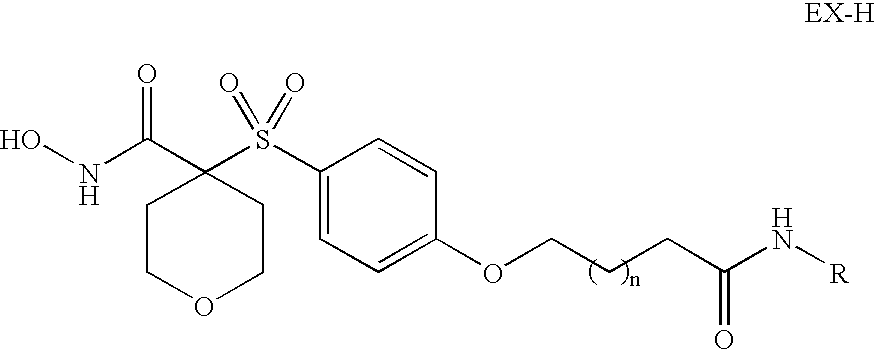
ONC(C1(S(C2=CC=C(OCCCC(N[R])=O)C=C2)(=O)=O)CCOCC1)=O
